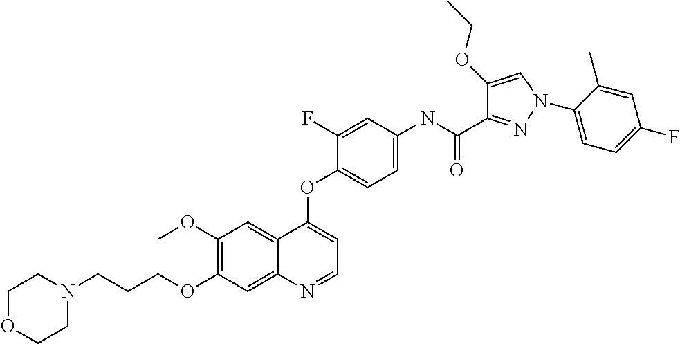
C1(OC)=C(OCCCN2CCOCC2)C=C2C(=C1)C(OC1=CC=C(NC(C3=NN(C4=CC=C(F)C=C4C)C=C3OCC)=O)C=C1F)=CC=N2
